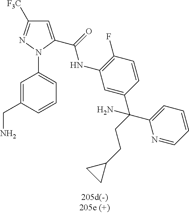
C1=C(C(NC2=C(F)C=CC(C(CCC3CC3)(N)C3=CC=CC=N3)=C2)=O)N(C2=CC=CC(CN)=C2)N=C1[F3C]
